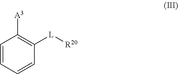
C1=CC=CC([L][R20])=C1[A3]
